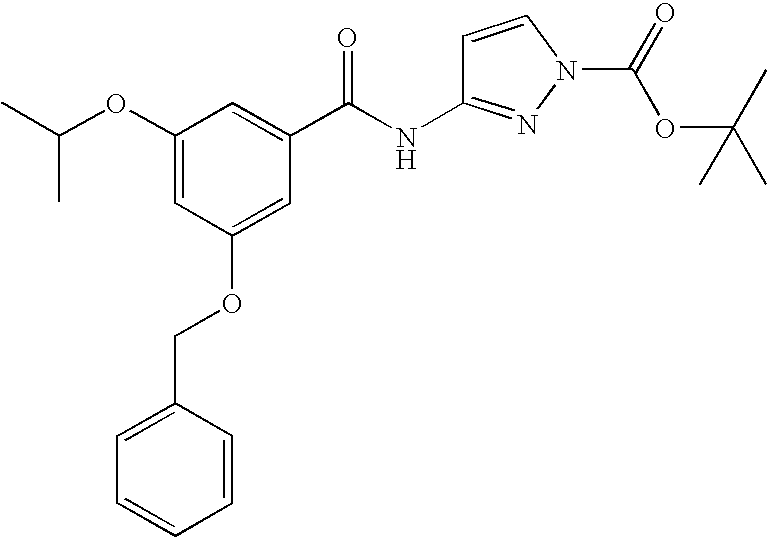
CC(OC1=CC(OCC2=CC=CC=C2)=CC(C(=O)NC2=NN(C(=O)OC(C)(C)C)C=C2)=C1)C
